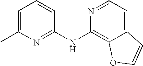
N1=C(NC2=C3C(=CC=N2)C=CO3)C=CC=C1C
